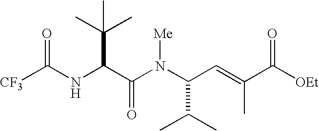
C(NC(C(N(C(C=C(C([OEt])=O)C)C(C)C)[Me])=O)C(C)(C)C)(=O)[CF3]
